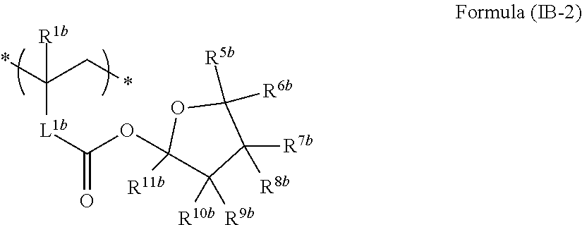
*C(C*)([L1b]C(OC1([R11b])C([R10b])([R9b])C([R7b])([R8b])C([R6b])([R5b])O1)=O)[R1b]
